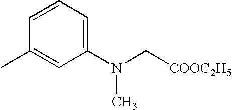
C1(N(C[COOC2H5])C)=CC=CC(C)=C1
